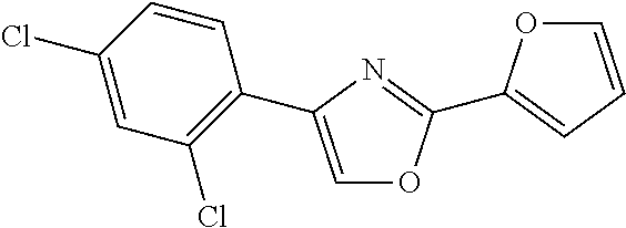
C1=CC(Cl)=CC(Cl)=C1C1=COC(C2=CC=CO2)=N1
